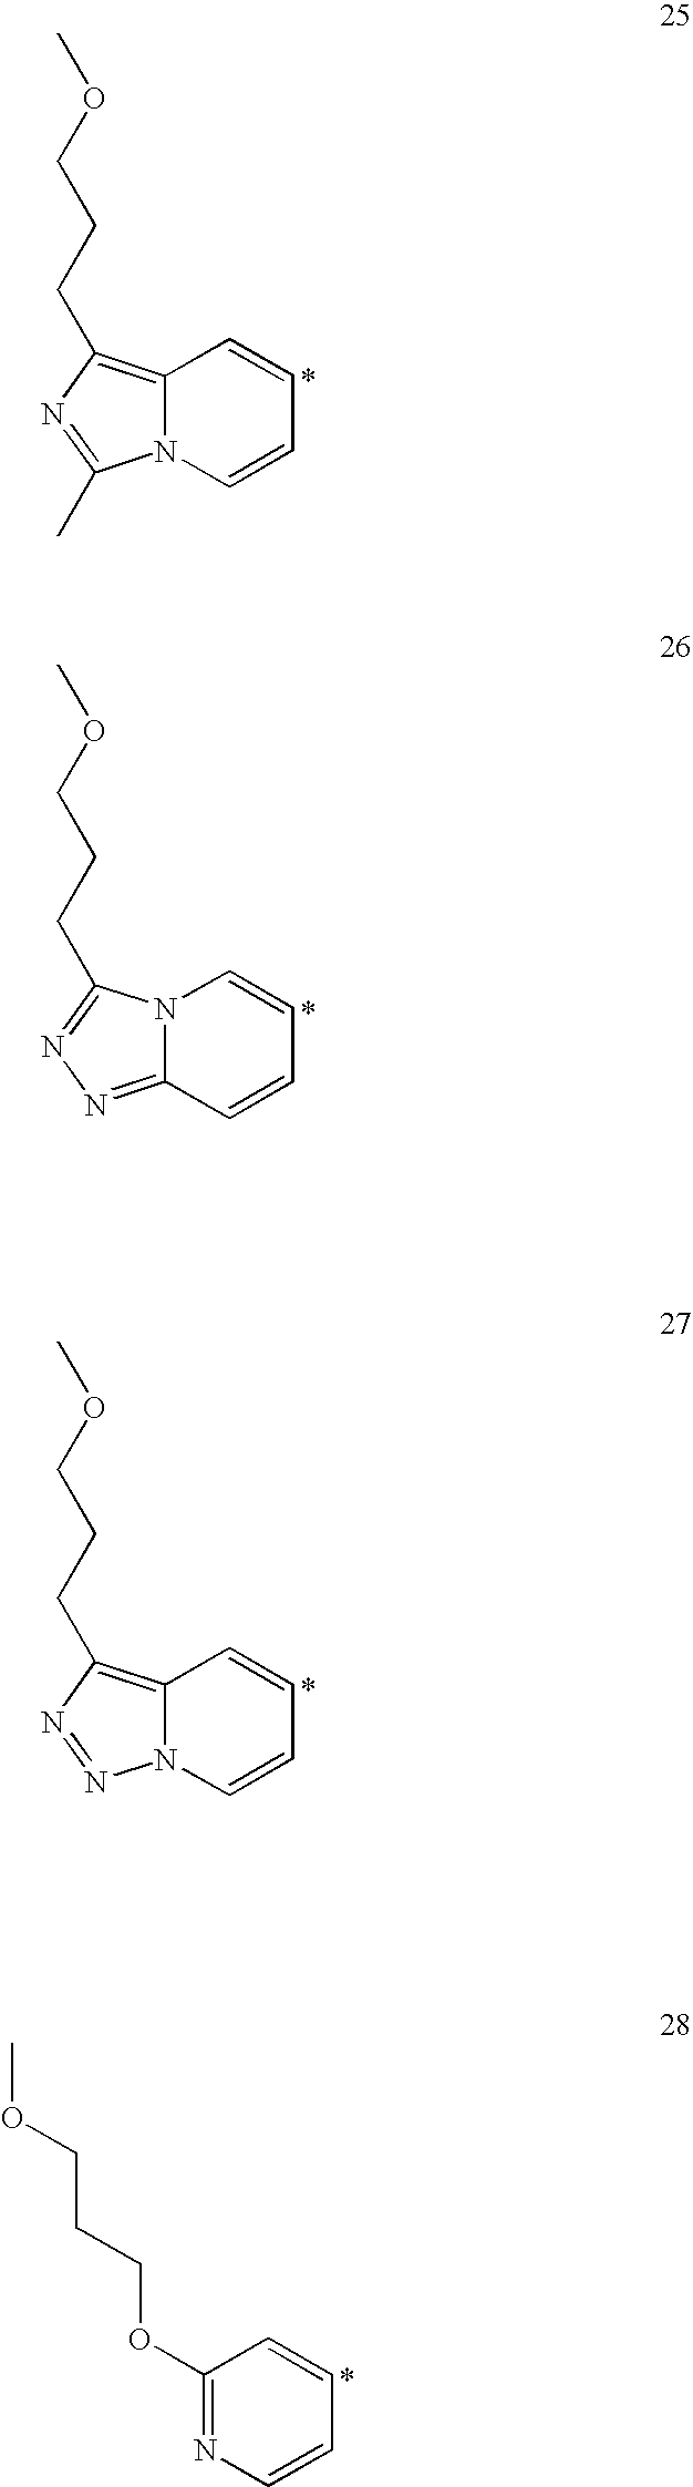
C1=CN2C(=C(CCCOC)N=C2C)C=C1.C1=CC2=NN=C(CCCOC)N2C=C1.C1=CN2C(=C(CCCOC)N=N2)C=C1.C1=CN=C(OCCCOC)C=C1
